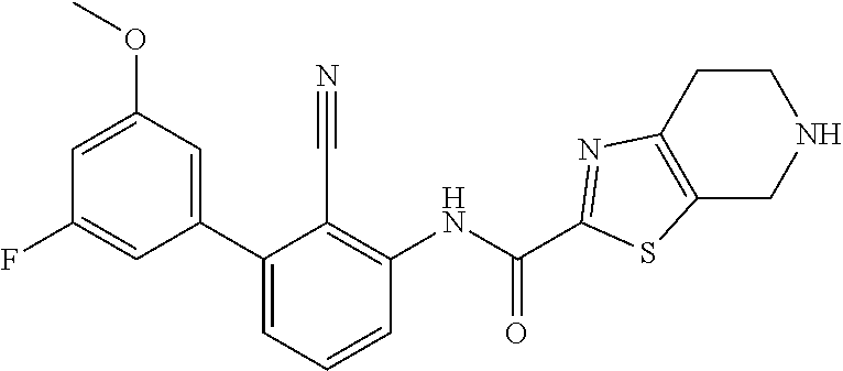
FC1=CC(C2=CC=CC(NC(=O)C3=NC4=C(CNCC4)S3)=C2C#N)=CC(OC)=C1
